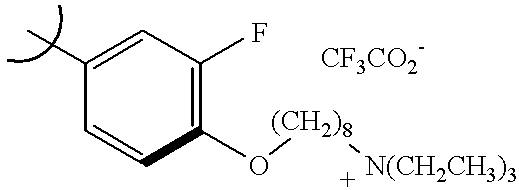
C1(C)=CC(F)=C(O[(CH2)8][N(CH2CH3)3])C=C1
